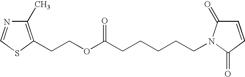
C1(C)=C(CCOC(CCCCCN2C(=O)C=CC2=O)=O)SC=N1
